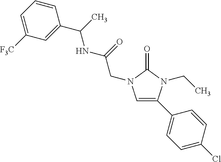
C1=C(C2=CC=C(Cl)C=C2)N(CC)C(=O)N1CC(=O)NC(C)C1=CC([F3C])=CC=C1
